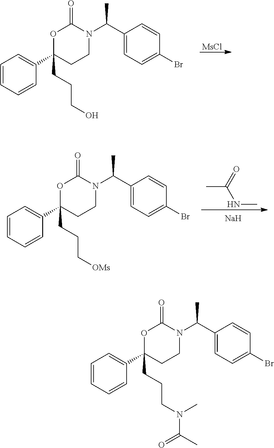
C1=CC=CC(C2(CCCO)CCN(C(C3=CC=C(Br)C=C3)C)C(=O)O2)=C1.[MsCl].C1=CC=CC(C2(CCC[OMs])CCN(C(C3=CC=C(Br)C=C3)C)C(=O)O2)=C1.CC(=O)NC.[Na].C1=CC=CC(C2(CCCN(C)C(=O)C)CCN(C(C3=CC=C(Br)C=C3)C)C(=O)O2)=C1
